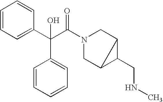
C1=CC=C(C(C(N2CC3C(CNC)C3C2)=O)(C2=CC=CC=C2)O)C=C1
